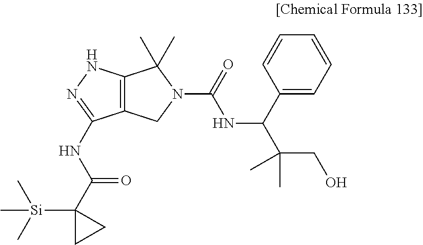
C12=C(NN=C1NC(C1([Si](C)(C)C)CC1)=O)C(C)(C)N(C(=O)NC(C(CO)(C)C)C1=CC=CC=C1)C2
